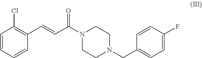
C1=CC=CC(C=CC(=O)N2CCN(CC3=CC=C(F)C=C3)CC2)=C1Cl
